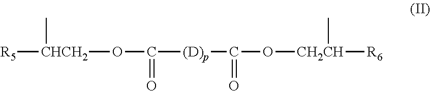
O(C([(D)p]C(O[CH2CH]([R6])C)=O)=O)[CHCH2]([R5])C
